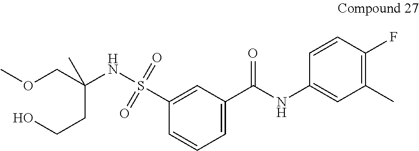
C1=CC=C(C(NC2=CC(C)=C(F)C=C2)=O)C=C1S(NC(COC)(CCO)C)(=O)=O
